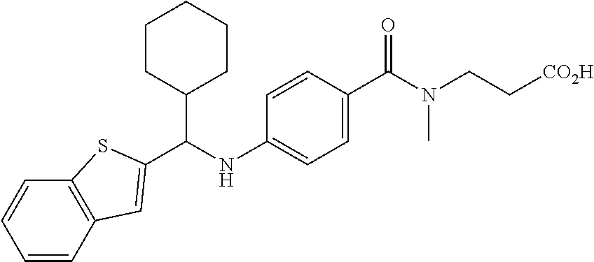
C(NC1=CC=C(C(N(CC[CO2H])C)=O)C=C1)(C1CCCCC1)C1=CC2=C(C=CC=C2)S1
